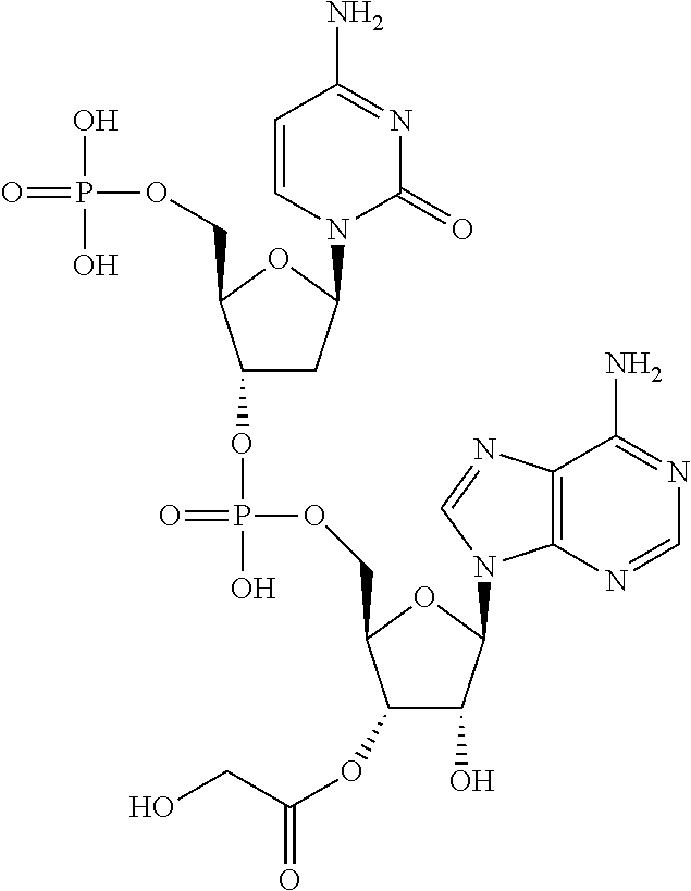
C1(OP(=O)(OCC2C(OC(=O)CO)C(O)C(N3C4=C(N=C3)C(N)=NC=N4)O2)O)CC(N2C(=O)N=C(N)C=C2)OC1COP(=O)(O)O
